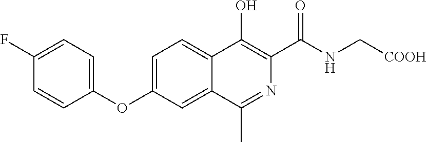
C1(OC2=CC=C3C(=C2)C(C)=NC(C(NC[COOH])=O)=C3O)=CC=C(F)C=C1
